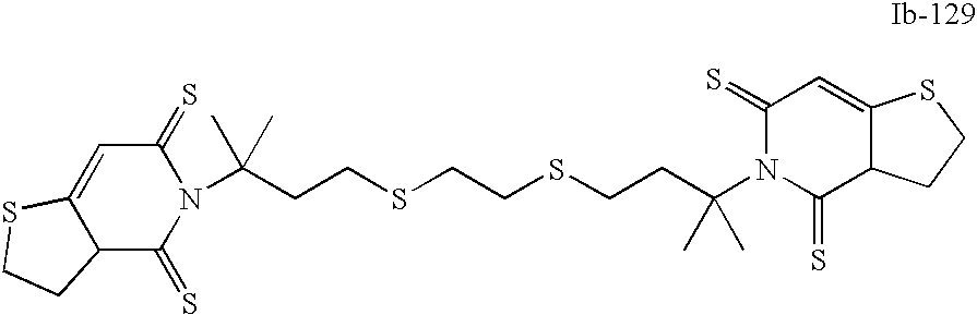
C(CCSCCSCCC(N1C(=S)C2C(=CC1=S)SCC2)(C)C)(C)(C)N1C(=S)C2C(=CC1=S)SCC2
